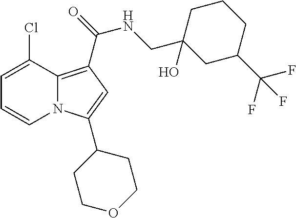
C1=C(Cl)C2=C(C(NCC3(O)CC(C(F)(F)F)CCC3)=O)C=C(C3CCOCC3)N2C=C1
